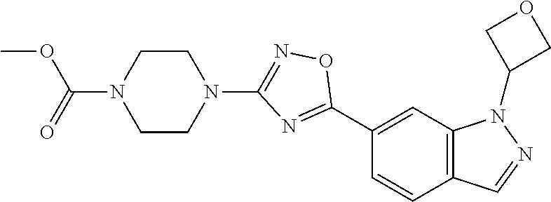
C12=C(C=C(C3=NC(N4CCN(C(=O)OC)CC4)=NO3)C=C1)N(C1COC1)N=C2
